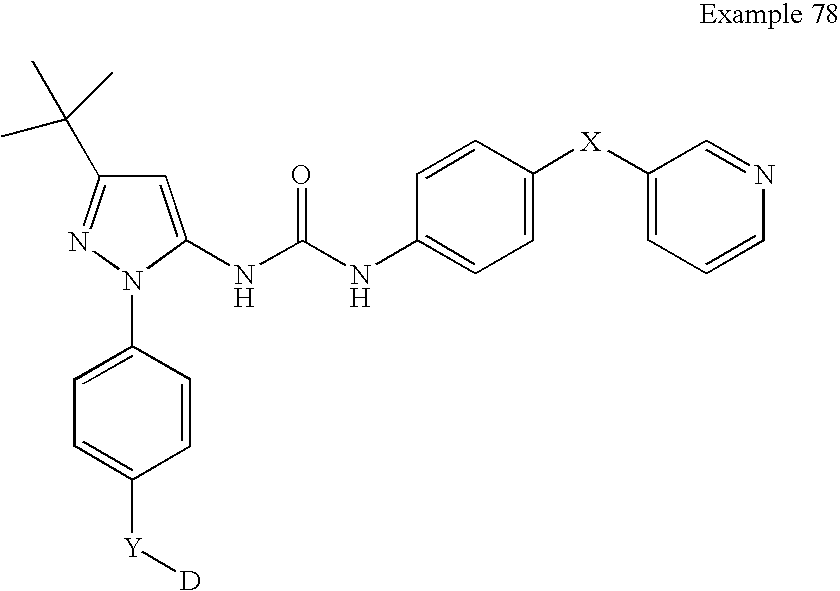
C1=C(N2N=C(C(C)(C)C)C=C2NC(=O)NC2=CC=C([X]C3=CC=CN=C3)C=C2)C=CC([Y][D])=C1
